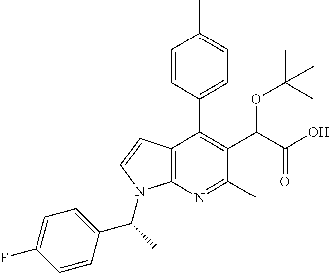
C12=C(N=C(C)C(C(C(O)=O)OC(C)(C)C)=C1C1=CC=C(C)C=C1)N(C(C1=CC=C(F)C=C1)C)C=C2
